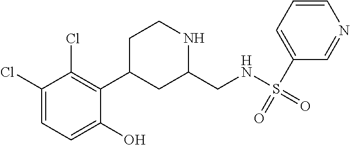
C1(Cl)=CC=C(O)C(C2CC(CNS(=O)(C3=CC=CN=C3)=O)NCC2)=C1Cl
